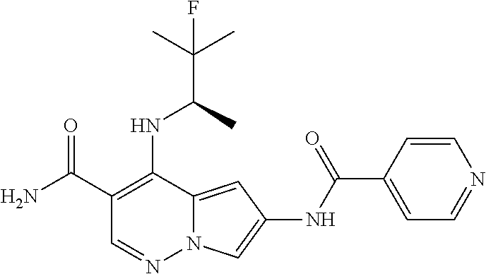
C1(C(N)=O)=C(NC(C(C)(C)F)C)C2=CC(NC(C3=CC=NC=C3)=O)=CN2N=C1
